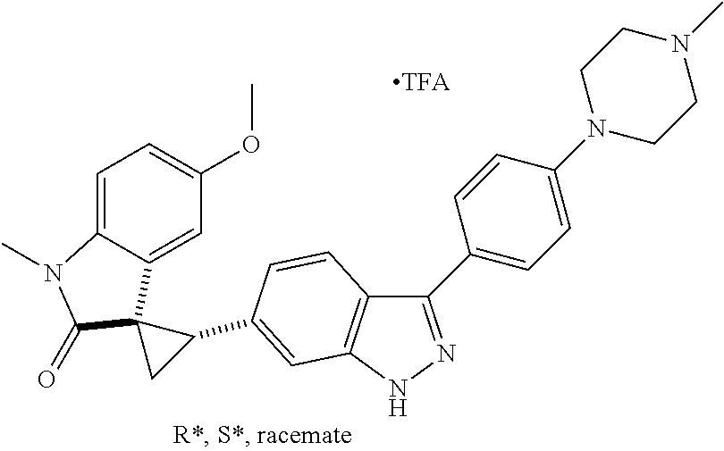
[TFA].C1(C2=NNC3=C2C=CC(C2C4(C5=CC(OC)=CC=C5N(C)C4=O)C2)=C3)=CC=C(N2CCN(C)CC2)C=C1
